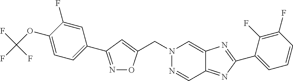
C(N1N=CC2=NC(C3=CC=CC(F)=C3F)=NC2=C1)C1=CC(C2=CC=C(OC(F)(F)F)C(F)=C2)=NO1
